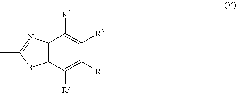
C12=C(C([R5])=C([R4])C([R3])=C1[R2])SC(C)=N2
